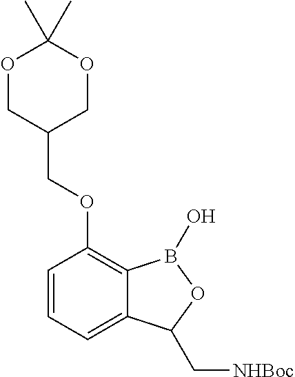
O1CC(COC2=C3C(=CC=C2)C(C[NHBoc])OB3O)COC1(C)C
